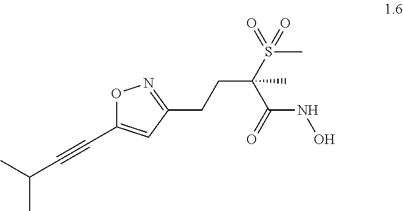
O1C(C#CC(C)C)=CC(CCC(C(NO)=O)(S(=O)(C)=O)C)=N1
